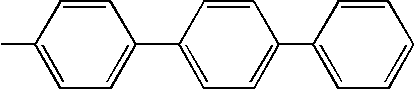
C1=CC(C)=CC=C1C1=CC=C(C2=CC=CC=C2)C=C1
